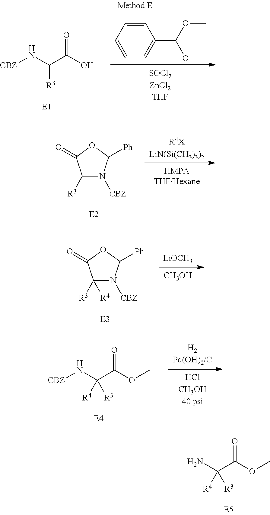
O=C(O)C(N[CBZ])[R3].C1=CC=CC=C1C(OC)OC.C1([R3])N([CBZ])C([Ph])OC1=O.C1([R3])([R4])N([CBZ])C([Ph])OC1=O.[CH3OH].O=C(OC)C(N[CBZ])([R3])[R4].O=C(OC)C(N)([R3])[R4]
